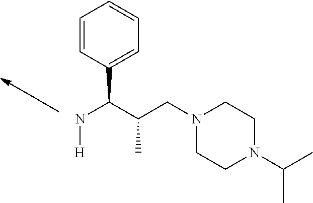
N(C(C(CN1CCN(C(C)C)CC1)C)C1=CC=CC=C1)[H]
